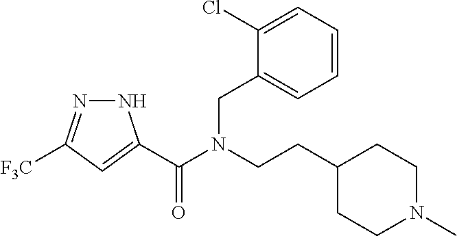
N1N=C([F3C])C=C1C(N(CCC1CCN(C)CC1)CC1=CC=CC=C1Cl)=O
